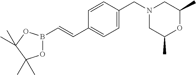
C1=CC(CN2CC(C)OC(C)C2)=CC=C1C=CB1OC(C)(C)C(C)(C)O1
